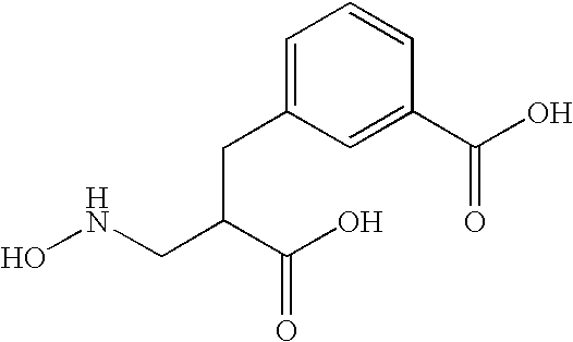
ONCC(C(O)=O)CC1=CC=CC(C(O)=O)=C1
